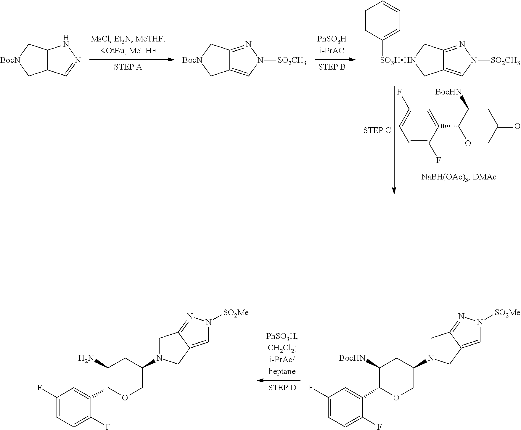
C1=C(F)C(C2OCC(=O)CC2[BocHN])=CC(F)=C1.C12=C(C[BocN]C1)NN=C2.C12=CN([SO2CH3])N=C1C[BocN]C2.C12=CN([SO2CH3])N=C1C[SO3HHN](C1=CC=CC=C1)C2.C1(F)=CC=C(F)C(C2C(N)CC(N3CC4=NN([SO2Me])C=C4C3)CO2)=C1.C1(F)=CC=C(F)C(C2C([BocHN])CC(N3CC4=NN([SO2Me])C=C4C3)CO2)=C1
